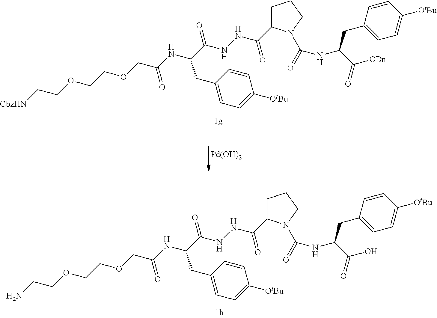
C(COCC(NC(C(NNC(C1CCCN1C(=O)NC(C(=O)O)CC1=CC=C([OtBu])C=C1)=O)=O)CC1=CC=C([OtBu])C=C1)=O)OCCN.C(COCC(NC(C(NNC(C1CCCN1C(=O)NC(C(=O)[OBn])CC1=CC=C([OtBu])C=C1)=O)=O)CC1=CC=C([OtBu])C=C1)=O)OCC[CbzHN].[Pd(OH)2]
